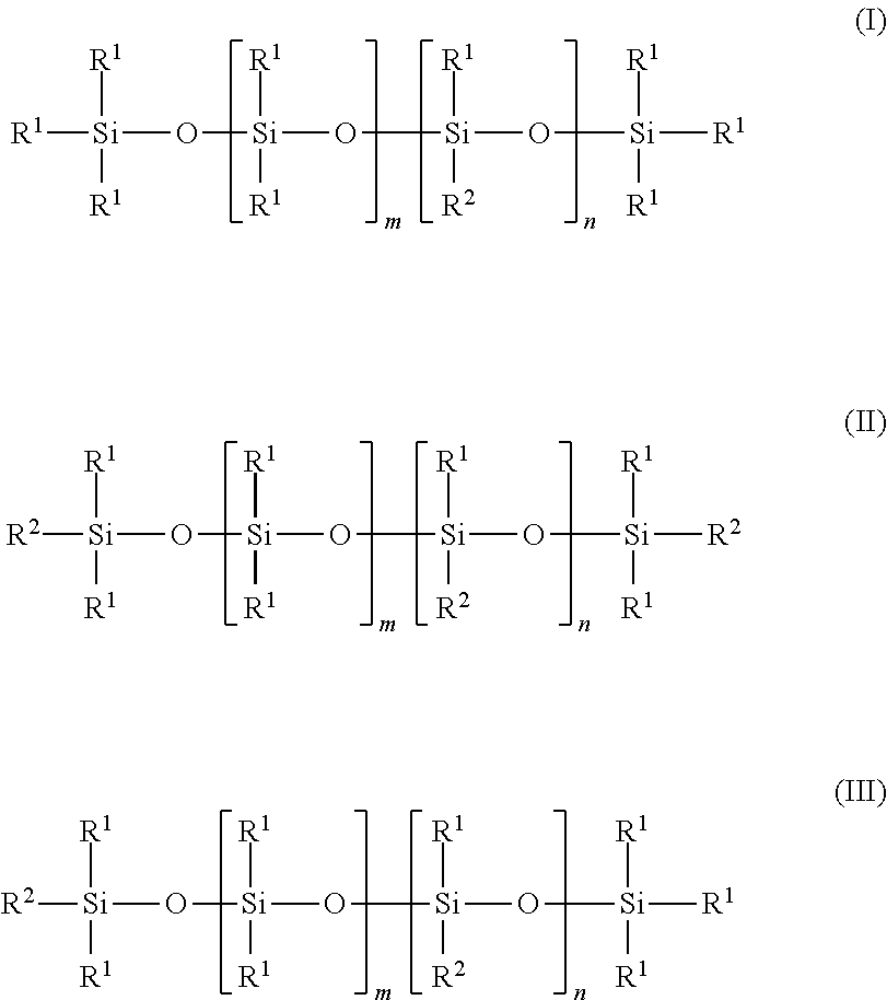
[R1][Si](O[Si](O[Si](O[Si]([R1])([R1])[R1])([R1])[R2])([R1])[R1])([R1])[R1].[R2][Si](O[Si](O[Si](O[Si]([R2])([R1])[R1])([R1])[R2])([R1])[R1])([R1])[R1].[R2][Si](O[Si](O[Si](O[Si]([R1])([R1])[R1])([R1])[R2])([R1])[R1])([R1])[R1]
